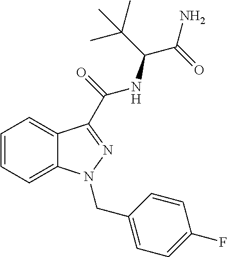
C1=CC=C2C(=C1)C(C(NC(C(C)(C)C)C(N)=O)=O)=NN2CC1=CC=C(F)C=C1
